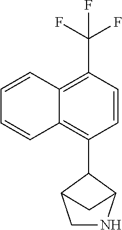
C1=CC(C(F)(F)F)=C2C(=C1C1C3CNC1C3)C=CC=C2
